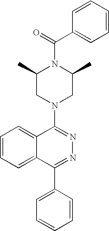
C1(C(=O)N2C(C)CN(C3=NN=C(C4=CC=CC=C4)C4=CC=CC=C34)CC2C)=CC=CC=C1
